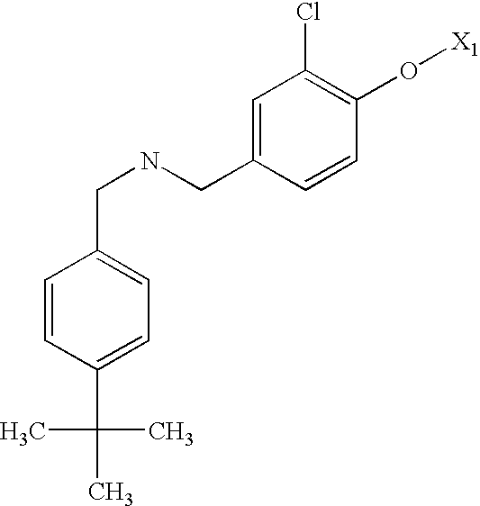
C(NCC1=CC(Cl)=C(O[X1])C=C1)C1=CC=C(C(C)(C)C)C=C1
